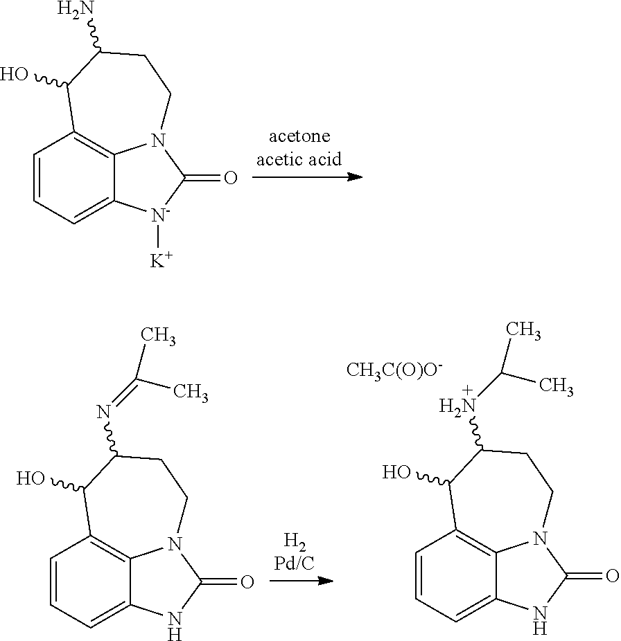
C1=CC=C2C3=C1C(O)C(N)CCN3C(=O)[N-]2[K].C1=CC=C2C3=C1C(O)C(N=C(C)C)CCN3C(=O)N2.C1=CC=C2C3=C1C(O)C(NC(C)C)CCN3C(=O)N2.[CH3C(O)O-]
